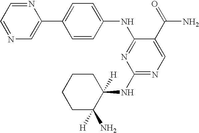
N1=CC=NC=C1C1=CC=C(NC2=NC(NC3([H])CCCCC3([H])N)=NC=C2C(=O)N)C=C1
